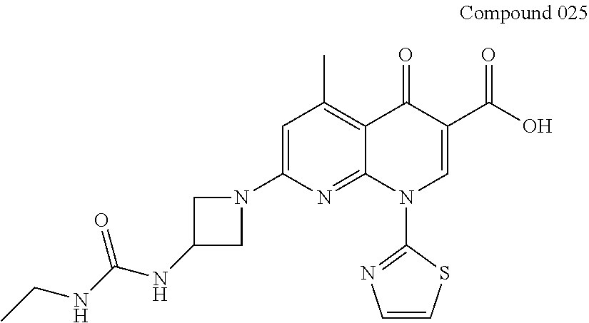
C12=C(C)C=C(N3CC(NC(NCC)=O)C3)N=C1N(C1=NC=CS1)C=C(C(=O)O)C2=O
